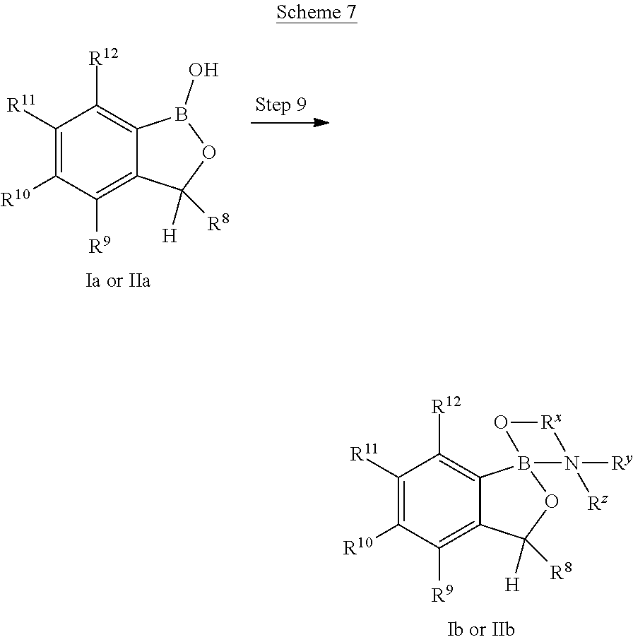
C1([R11])=C([R10])C([R9])=C2C(=C1[R12])B(O)OC2([H])[R8].C1([R11])=C([R10])C([R9])=C2C(=C1[R12])B1(OC2([H])[R8])O[Rx]N1([Rz])[Ry]
